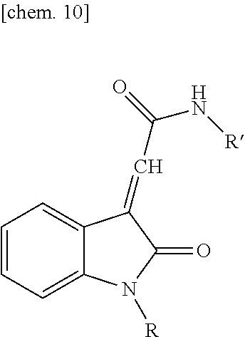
C12=CC=CC=C1C(=CC(N[R])=O)C(=O)N2[R]
